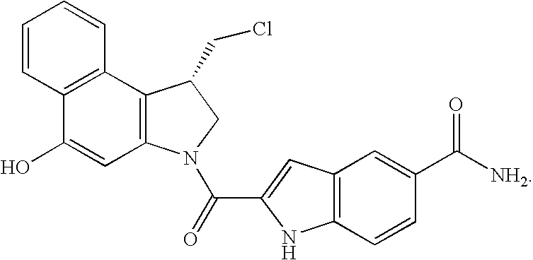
C12=C(N(C(=O)C3=CC4=C(N3)C=CC(C([NH2])=O)=C4)CC1CCl)C=C(O)C1=C2C=CC=C1
